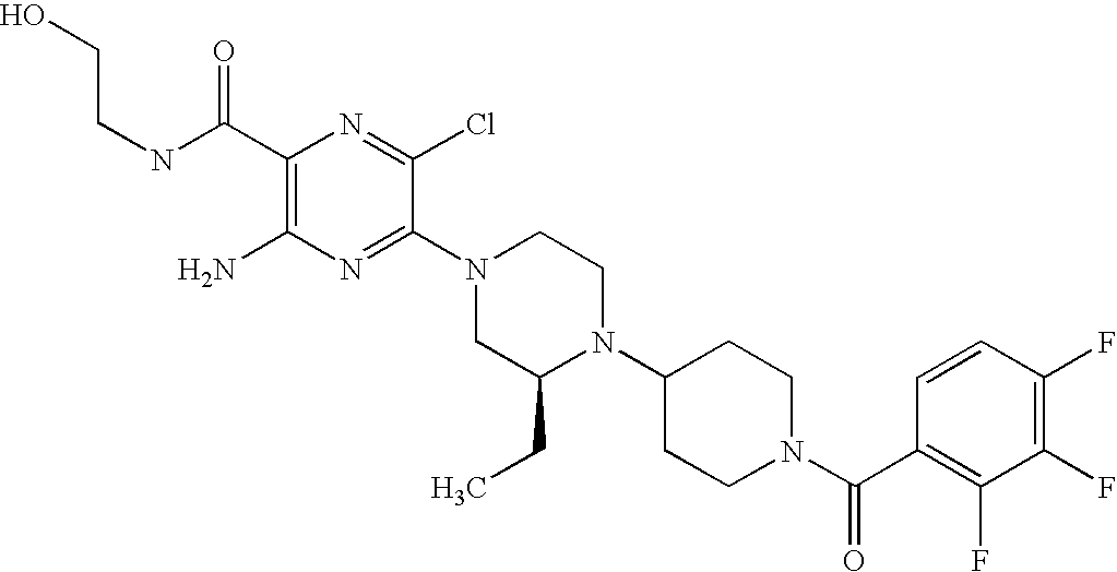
C1(C(NCCO)=O)=C(N)N=C(N2CC(CC)N(C3CCN(C(C4=C(F)C(F)=C(F)C=C4)=O)CC3)CC2)C(Cl)=N1
